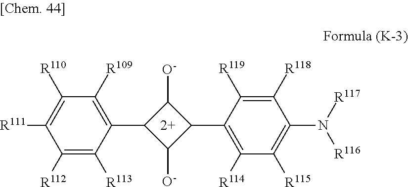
C1([R110])=C([R111])C([R112])=C([R113])C(C2C([O-])C(C3=C([R114])C([R115])=C(N([R117])[R116])C([R118])=C3[R119])C2[O-])=C1[R109]
